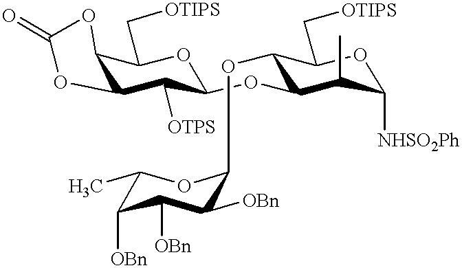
C12C(C[OTIPS])OC(OC3C(OC4C([OBn])C([OBn])C([OBn])C(C)O4)C(C[OTIPS])OC([NHSO2Ph])C3C)C([OTPS])C1OC(=O)O2
